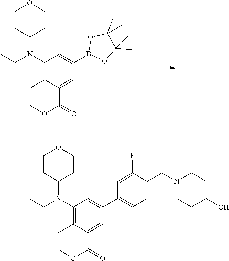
B1(C2=CC(N(C3CCOCC3)CC)=C(C)C(C(OC)=O)=C2)OC(C)(C)C(C)(C)O1.C1CC(N(CC)C2=C(C)C(C(OC)=O)=CC(C3=CC=C(CN4CCC(O)CC4)C(F)=C3)=C2)CCO1
